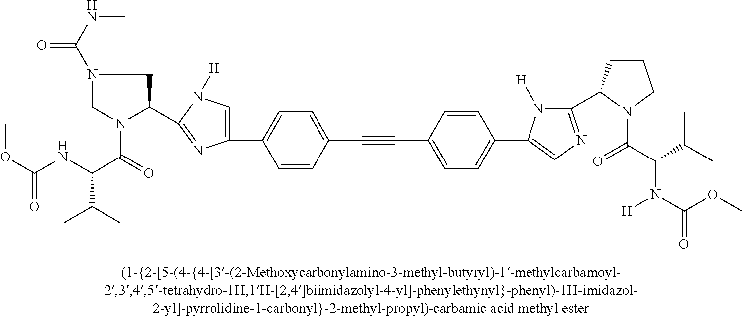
C1(C2N(C(C(C(C)C)N(C(=O)OC)[H])=O)CCC2)=NC=C(C2=CC=C(C#CC3=CC=C(C4=CN([H])C(C5CN(C(NC)=O)CN5C(=O)C(NC(OC)=O)C(C)C)=N4)C=C3)C=C2)N1[H]
